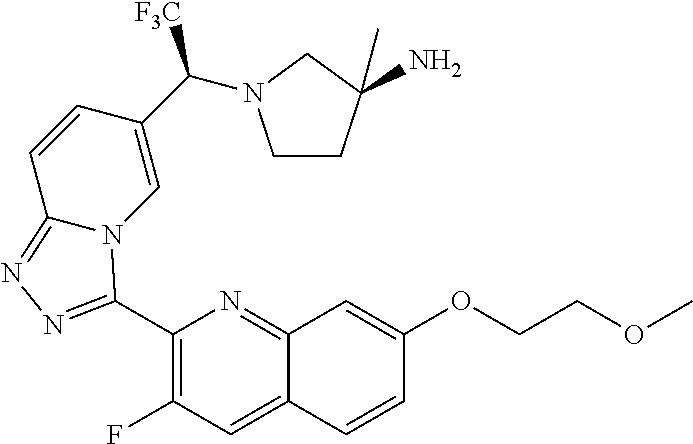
C1(C2=NN=C3N2C=C(C([F3C])N2CCC(N)(C)C2)C=C3)=C(F)C=C2C(=N1)C=C(OCCOC)C=C2
